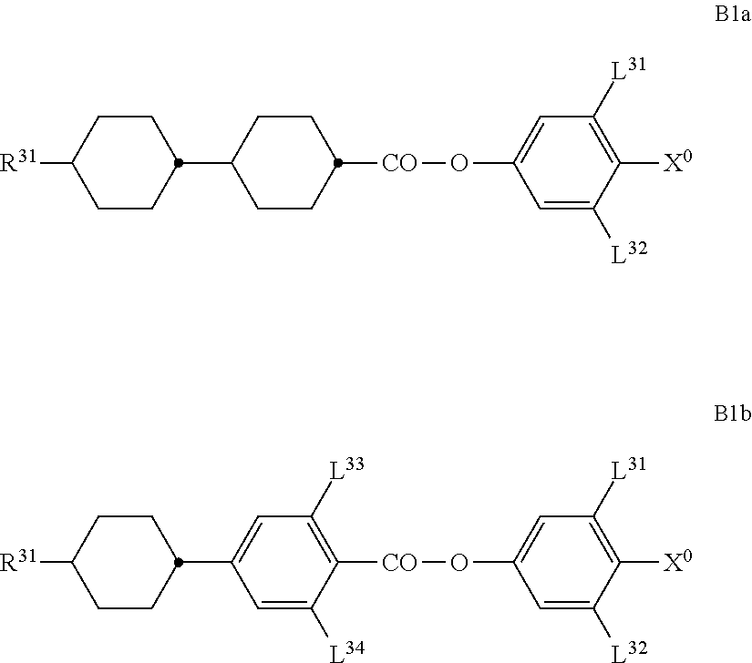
C1([R31])CCC(C2CCC([CO]OC3=CC([L31])=C([X0])C([L32])=C3)CC2)CC1.C1([R31])CCC(C2=CC([L33])=C([CO]OC3=CC([L31])=C([X0])C([L32])=C3)C([L34])=C2)CC1
